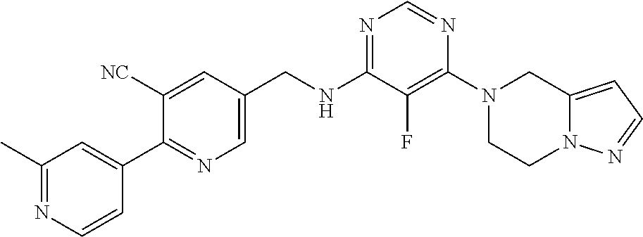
N1=C(NCC2=CN=C(C3=CC(C)=NC=C3)C([NC])=C2)C(F)=C(N2CCN3C(=CC=N3)C2)N=C1
